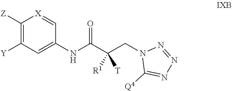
C1(NC(C(CN2C([Q4])=NN=N2)([T])[R1])=O)=CC([Y])=C([Z])[X]=C1
